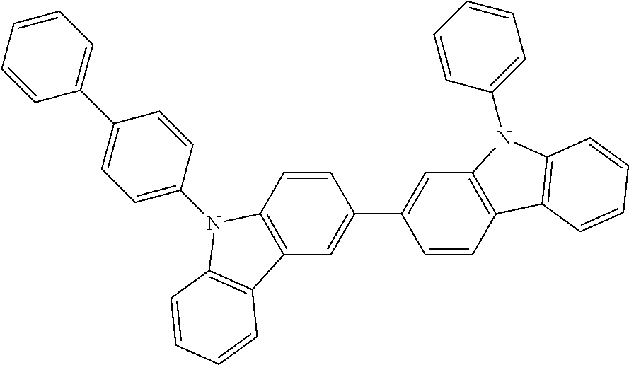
C12=C(C=CC(C3=CC4=C(C=C3)C3=C(N4C4=CC=CC=C4)C=CC=C3)=C1)N(C1=CC=C(C3=CC=CC=C3)C=C1)C1=C2C=CC=C1
